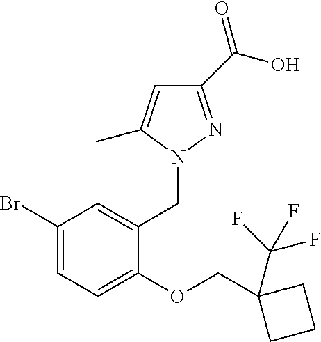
C1(C(O)=O)=NN(CC2=CC(Br)=CC=C2OCC2(C(F)(F)F)CCC2)C(C)=C1
